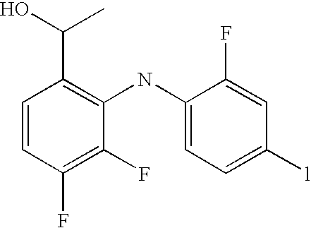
C1=CC(F)=C(F)C(NC2=CC=C([l])C=C2F)=C1C(O)C
